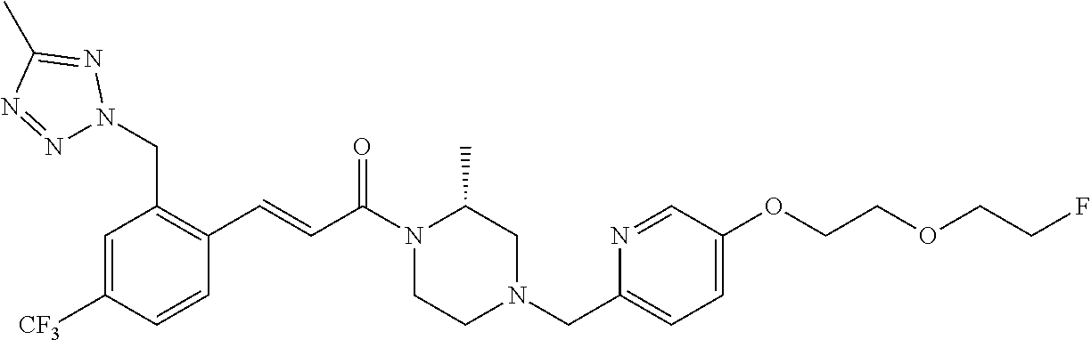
N1(C(C=CC2=C(CN3N=NC(C)=N3)C=C([CF3])C=C2)=O)CCN(CC2=CC=C(OCCOCCF)C=N2)CC1C
